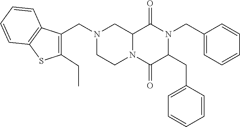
C12N(C(=O)C(CC3=CC=CC=C3)N(CC3=CC=CC=C3)C1=O)CCN(CC1=C(CC)SC3=C1C=CC=C3)C2
